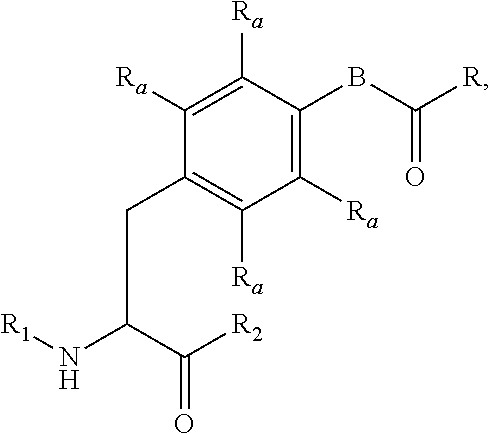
C(C(C([R2])=O)N[R1])C1=C([Ra])C([Ra])=C(BC([R])=O)C([Ra])=C1[Ra]
